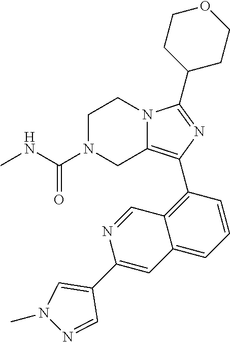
C1N(C(NC)=O)CC2=C(C3=C4C(=CC=C3)C=C(C3=CN(C)N=C3)N=C4)N=C(C3CCOCC3)N2C1
